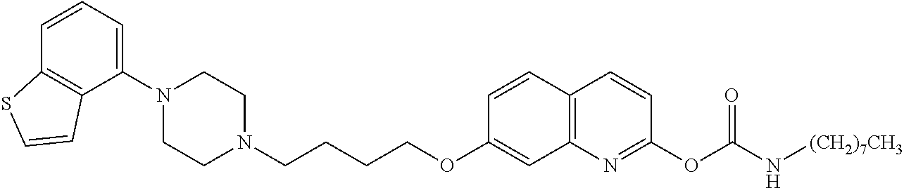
C1(N2CCN(CCCCOC3=CC4=C(C=C3)C=CC(OC(=O)N[(CH2)7CH3])=N4)CC2)=CC=CC2=C1C=CS2
